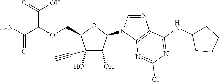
C1(O)(C#C)C(O)C(N2C=NC3=C2N=C(Cl)N=C3NC2CCCC2)OC1COC(C(N)=O)C(=O)O
